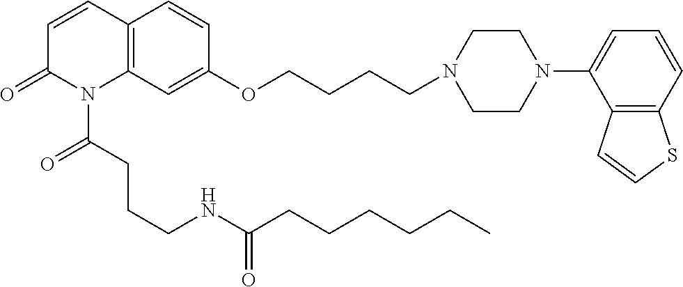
C1=CC2=C(N(C(CCCNC(CCCCCC)=O)=O)C1=O)C=C(OCCCCN1CCN(C3=CC=CC4=C3C=CS4)CC1)C=C2
